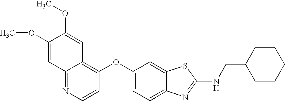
N1=C2C(=C(OC3=CC=C4C(=C3)SC(NCC3CCCCC3)=N4)C=C1)C=C(OC)C(OC)=C2
